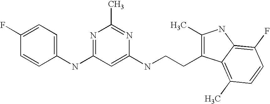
N(C1=NC(C)=NC(NCCC2=C(C)NC3=C(F)C=CC(C)=C23)=C1)C1=CC=C(F)C=C1
